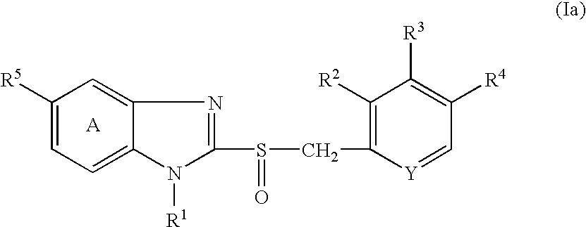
C1([R5])=CC=C2C(=C1)N=C(S(=O)CC1=C([R2])C([R3])=C([R4])C=[Y]1)N2[R1]
